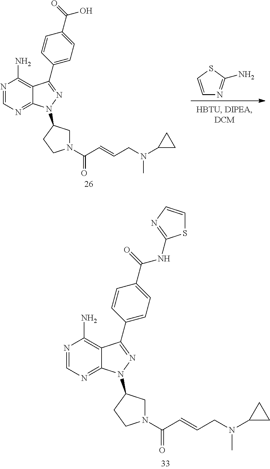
N1=CN=C2C(=C1N)C(C1=CC=C(C(=O)O)C=C1)=NN2C1CN(C(C=CCN(C2CC2)C)=O)CC1.C1=CSC(N)=N1.N1=CN=C2C(=C1N)C(C1=CC=C(C(=O)NC3=NC=CS3)C=C1)=NN2C1CN(C(C=CCN(C2CC2)C)=O)CC1
